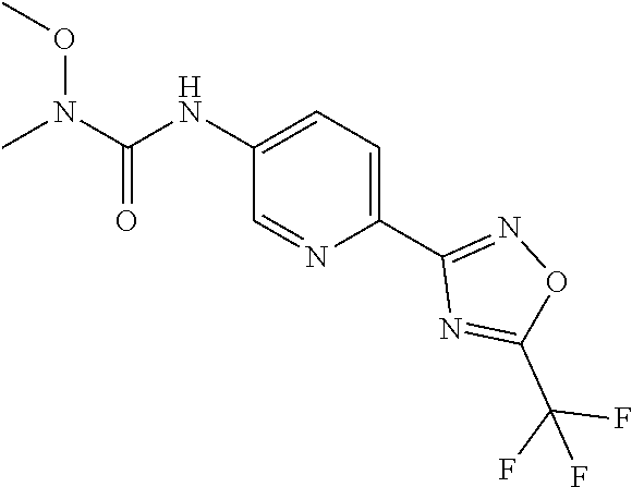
C1(NC(N(OC)C)=O)=CC=C(C2=NOC(C(F)(F)F)=N2)N=C1
